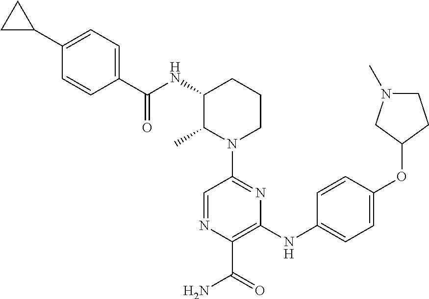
C1=NC(C(=O)N)=C(NC2=CC=C(OC3CCN(C)C3)C=C2)N=C1N1CCCC(NC(C2=CC=C(C3CC3)C=C2)=O)C1C
